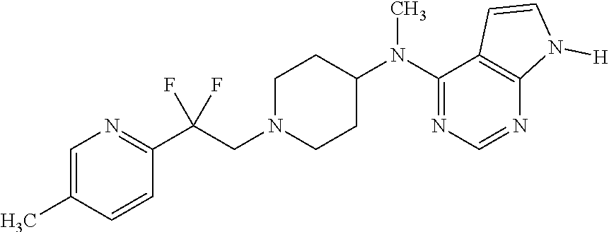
C1=C(C)C=CC(C(CN2CCC(N(C3=NC=NC4=C3C=CN4[H])C)CC2)(F)F)=N1
